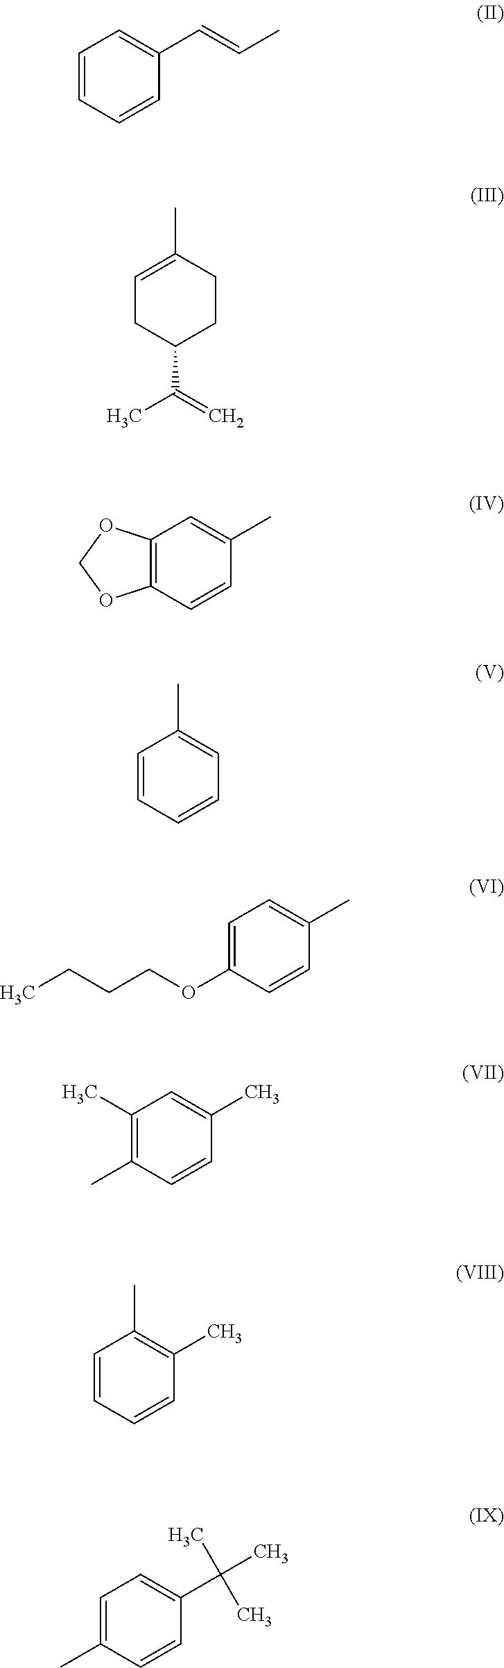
C1=CC=CC(C=CC)=C1.C1=C(C)CCC(C(=C)C)C1.C12=C(C=CC(C)=C1)OCO2.C1=CC=CC=C1C.C1=C(OCCCC)C=CC(C)=C1.C1(C)=C(C)C=CC(C)=C1.C1=CC=CC(C)=C1C.C1=C(C)C=CC(C(C)(C)C)=C1
